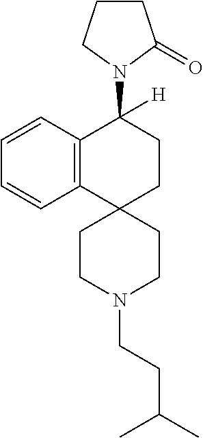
C12=C(C=CC=C1)C(N1C(=O)CCC1)([H])CCC21CCN(CCC(C)C)CC1
